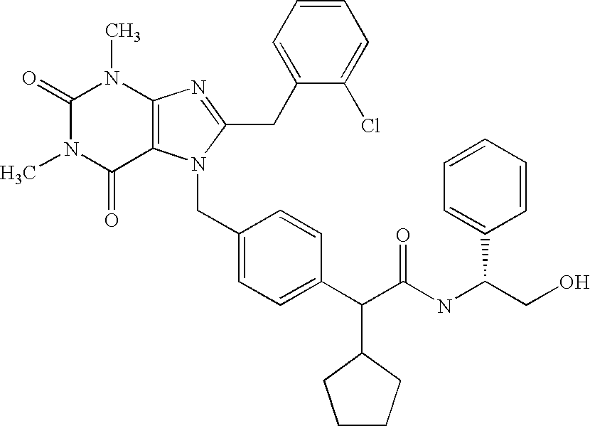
C(C1=CC=C(C(C(NC(C2=CC=CC=C2)CO)=O)C2CCCC2)C=C1)N1C2=C(N=C1CC1=CC=CC=C1Cl)N(C)C(=O)N(C)C2=O
